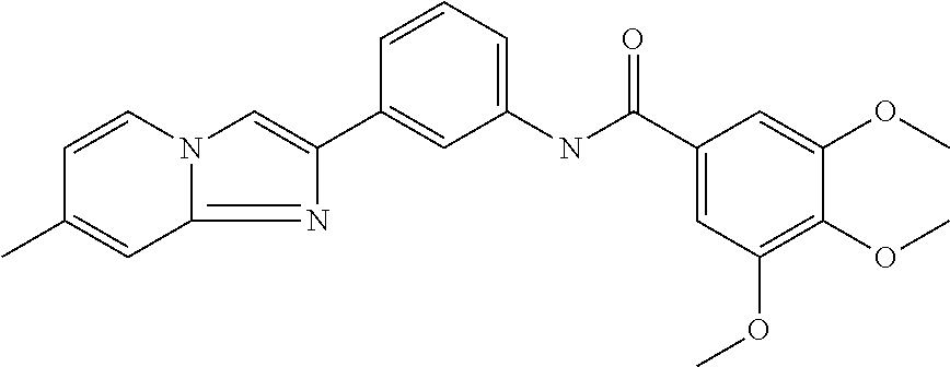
N1=C2N(C=C1C1=CC(NC(C3=CC(OC)=C(OC)C(OC)=C3)=O)=CC=C1)C=CC(C)=C2
